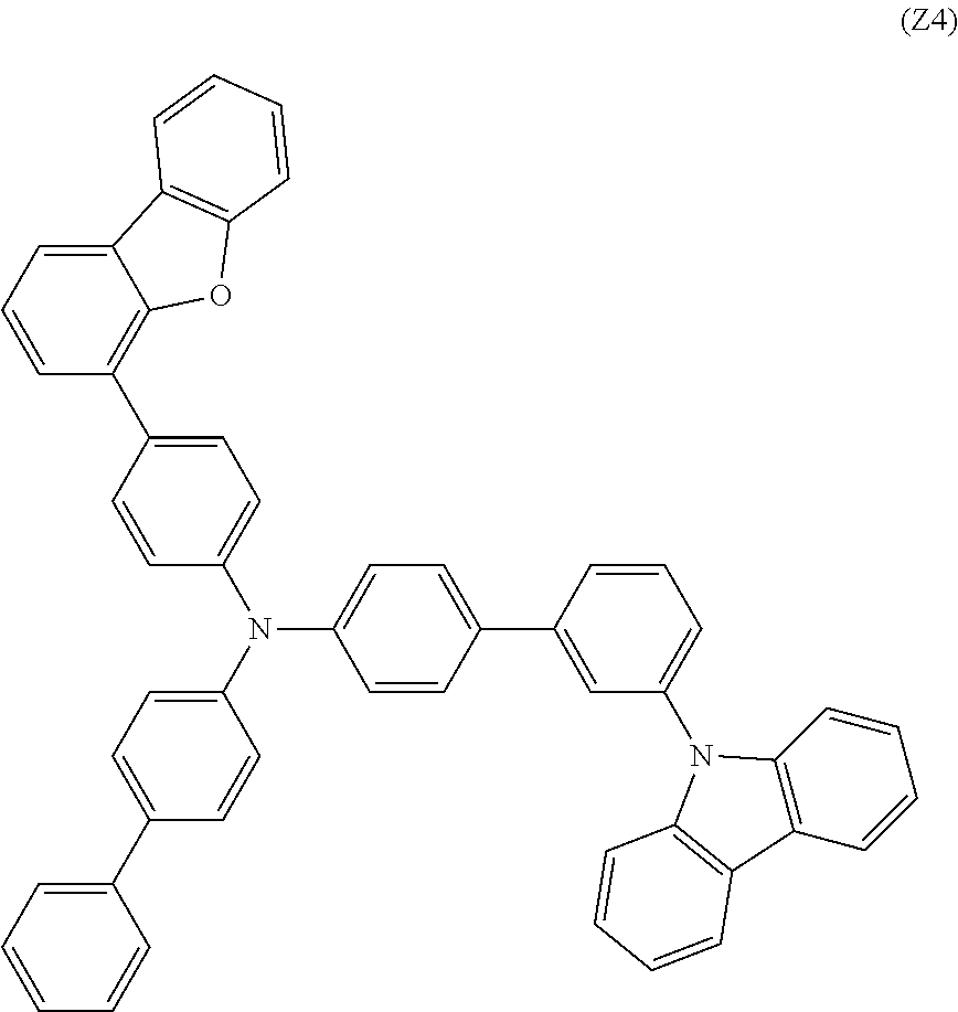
N(C1=CC=C(C2=CC(N3C4=C(C=CC=C4)C4=C3C=CC=C4)=CC=C2)C=C1)(C1=CC=C(C2=CC=CC=C2)C=C1)C1=CC=C(C2=C3C(=CC=C2)C2=C(O3)C=CC=C2)C=C1
